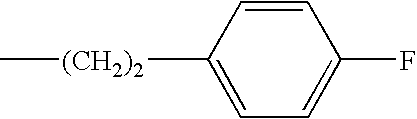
C[(CH2)2]C1=CC=C(F)C=C1
